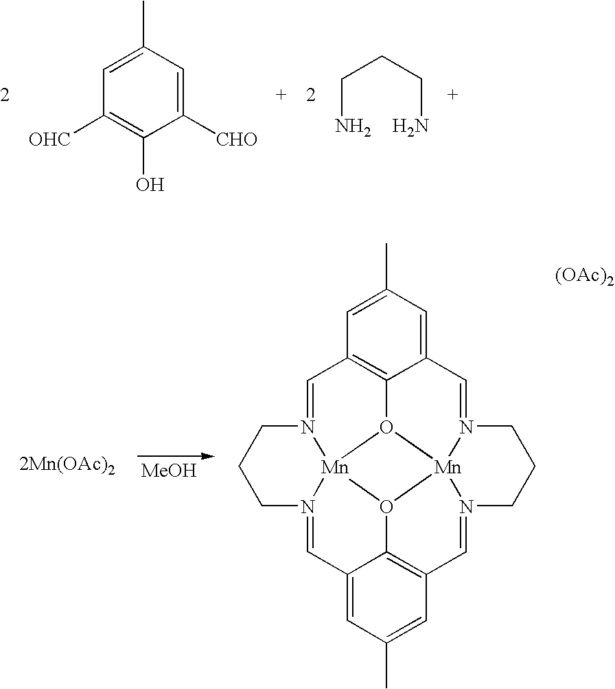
C1([CHO])=CC(C)=CC([OHC])=C1O.NCCCN.[MeOH].[2Mn(OAc)2].C1CN2=CC3=CC(C)=CC4=C3O3[Mn]25N(=CC2=C6C(=CC(C)=C2)C=N2CCCN(=C4)[Mn]23O56)C1.[(OAc)2]
